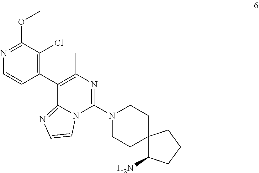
N1=C(OC)C(Cl)=C(C2=C(C)N=C(N3CCC4(CC3)C(N)CCC4)N3C2=NC=C3)C=C1
